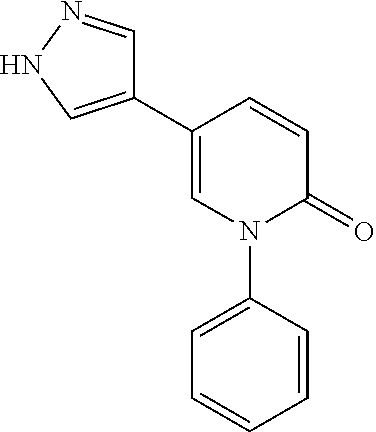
C1=CC(N2C(=O)C=CC(C3=CNN=C3)=C2)=CC=C1
